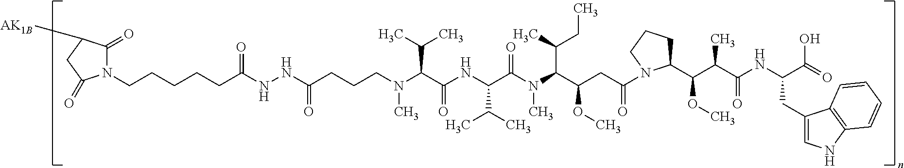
C(N(C(C(C)C)C(NC(C(C)C)C(N(C)C(C(C)CC)C(OC)CC(=O)N1C(C(C(C(NC(CC2=CNC3=C2C=CC=C3)C(O)=O)=O)C)OC)CCC1)=O)=O)C)CCC(NNC(CCCCCN1C(=O)C([AK1B])CC1=O)=O)=O
